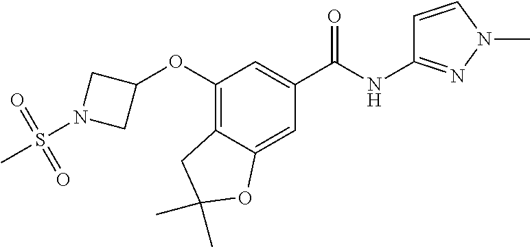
O(C1=C2C(=CC(C(NC3=NN(C)C=C3)=O)=C1)OC(C)(C)C2)C1CN(S(C)(=O)=O)C1
